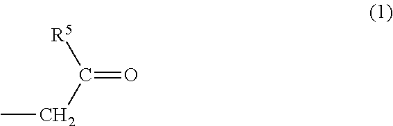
O=C(CC)[R5]
